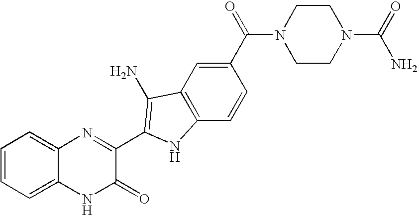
C1=C2C(=CC=C1)N=C(C1=C(N)C3=C(C=CC(C(=O)N4CCN(C(=O)N)CC4)=C3)N1)C(=O)N2
